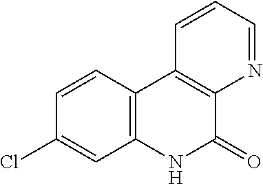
C1=CC2=C(C=C1Cl)NC(=O)C1=C2C=CC=N1
